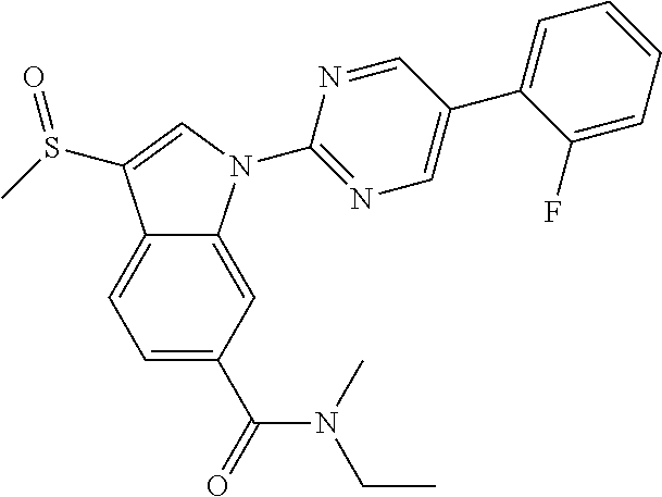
C12=CC=C(C(=O)N(C)CC)C=C1N(C1=NC=C(C3=CC=CC=C3F)C=N1)C=C2S(C)=O
